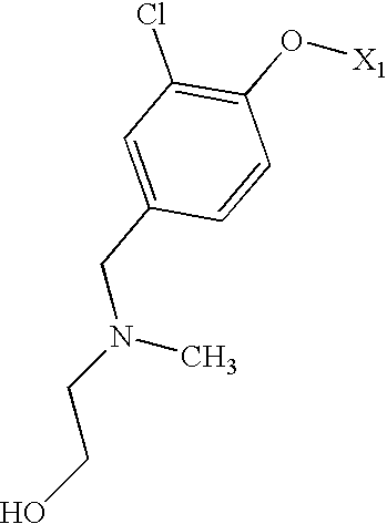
C1=C(CN(CCO)C)C=CC(O[X1])=C1Cl
